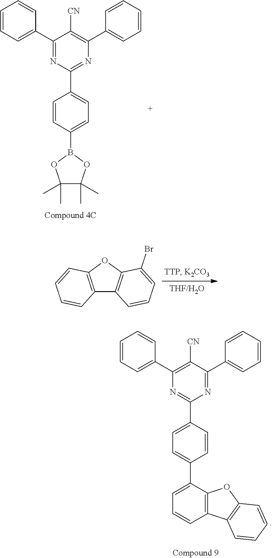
O1C2=C(C3=C1C(Br)=CC=C3)C=CC=C2.C1(C2=NC(C3=CC=CC=C3)=C([CN])C(C3=CC=CC=C3)=N2)=CC=C(B2OC(C)(C)C(C)(C)O2)C=C1.C1(C2=NC(C3=CC=CC=C3)=C([CN])C(C3=CC=CC=C3)=N2)=CC=C(C2=CC=CC3=C2OC2=C3C=CC=C2)C=C1
